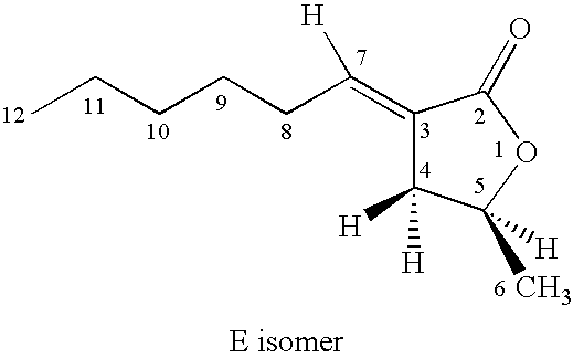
C1(=C(CCCCC)[H])C([H])([H])C(C)([H])OC1=O
